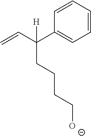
C=CC(C1=CC=CC=C1)([H])CCCC[O-]
